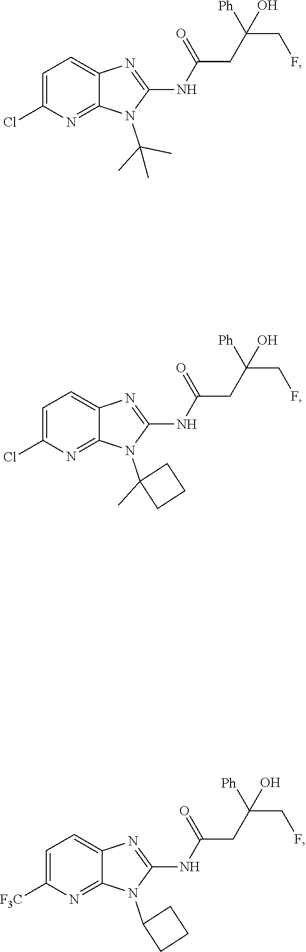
C1=C(Cl)N=C2C(=C1)N=C(NC(CC(CF)([Ph])O)=O)N2C(C)(C)C.C1=C(Cl)N=C2C(=C1)N=C(NC(CC(CF)([Ph])O)=O)N2C1(C)CCC1.C1=C([F3C])N=C2C(=C1)N=C(NC(CC(CF)([Ph])O)=O)N2C1CCC1
